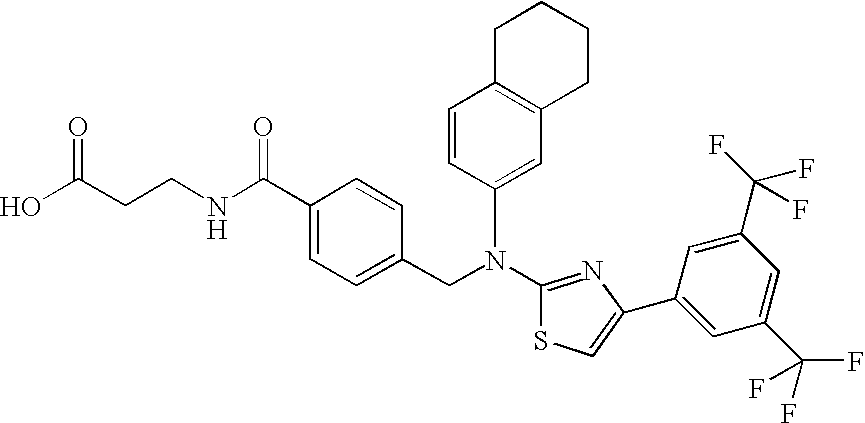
N(C1=NC(C2=CC(C(F)(F)F)=CC(C(F)(F)F)=C2)=CS1)(CC1=CC=C(C(NCCC(O)=O)=O)C=C1)C1=CC2=C(C=C1)CCCC2
